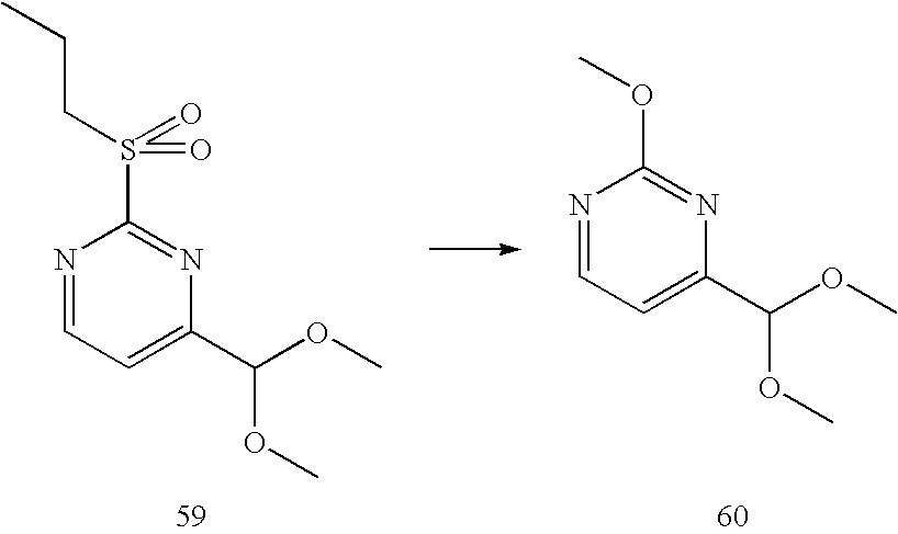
N1=CC=C(C(OC)OC)N=C1S(CCC)(=O)=O.N1=CC=C(C(OC)OC)N=C1OC
